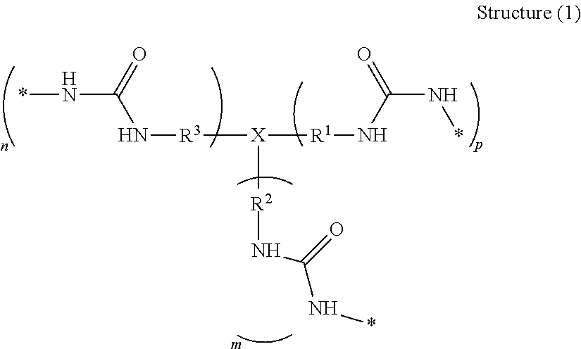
*NC(N[R3][X]([R1]NC(N*)=O)[R2]NC(=O)N*)=O
